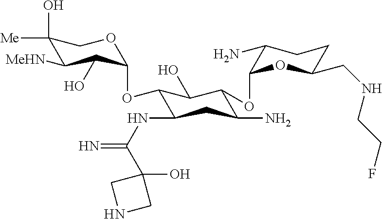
C1(O)([Me])C([MeHN])C(O)C(OC2C(NC(=N)C3(O)CNC3)CC(N)C(OC3C(N)CCC(CNCCF)O3)C2O)OC1
